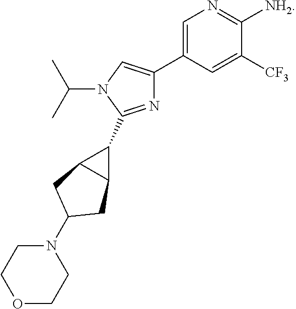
C1=C(C2=CN(C(C)C)C(C3C4C3CC(N3CCOCC3)C4)=N2)C=C([CF3])C([NH2])=N1
